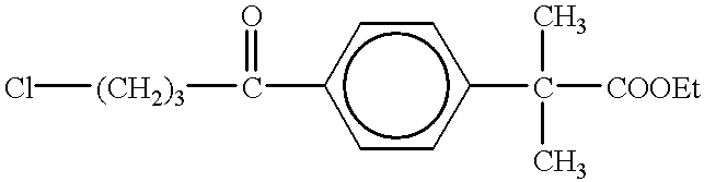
[(CH2)3](Cl)C(=O)c1ccc(C([COOEt])(C)C)cc1
